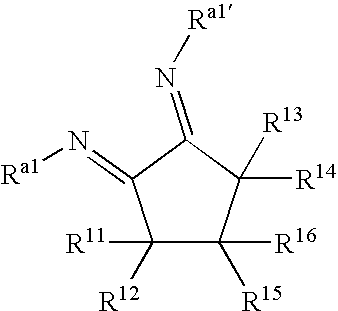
N(=C1C(=N[Ra1])C([R11])([R12])C([R15])([R16])C1([R14])[R13])[Ra1]
